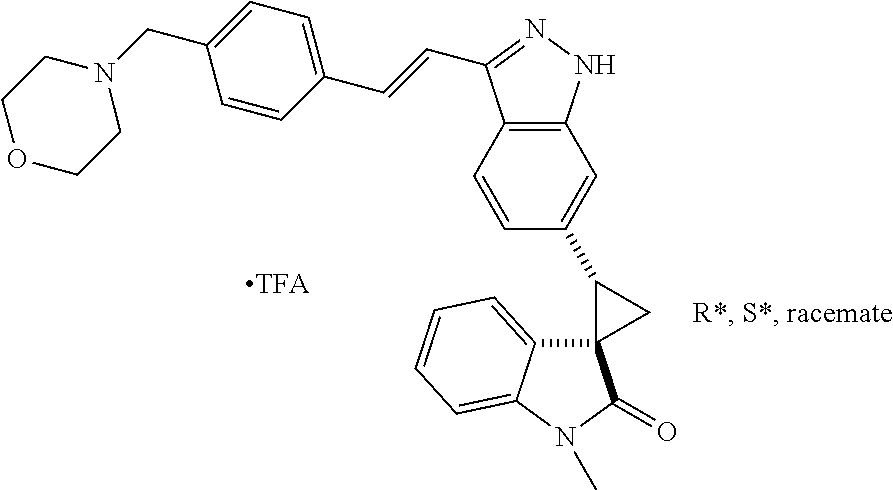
C12(C3=CC=CC=C3N(C)C1=O)CC2C1=CC2=C(C=C1)C(C=CC1=CC=C(CN3CCOCC3)C=C1)=NN2
